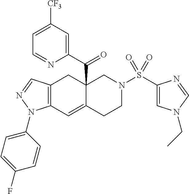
C12(C(C3=CC([CF3])=CC=N3)=O)C(=CC3=C(C1)C=NN3C1=CC=C(F)C=C1)CCN(S(C1=CN(CC)C=N1)(=O)=O)C2
